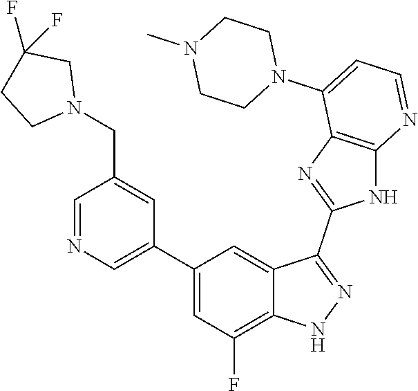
C1=NC=C(C2=CC(F)=C3C(=C2)C(C2=NC4=C(N2)N=CC=C4N2CCN(C)CC2)=NN3)C=C1CN1CC(F)(F)CC1
